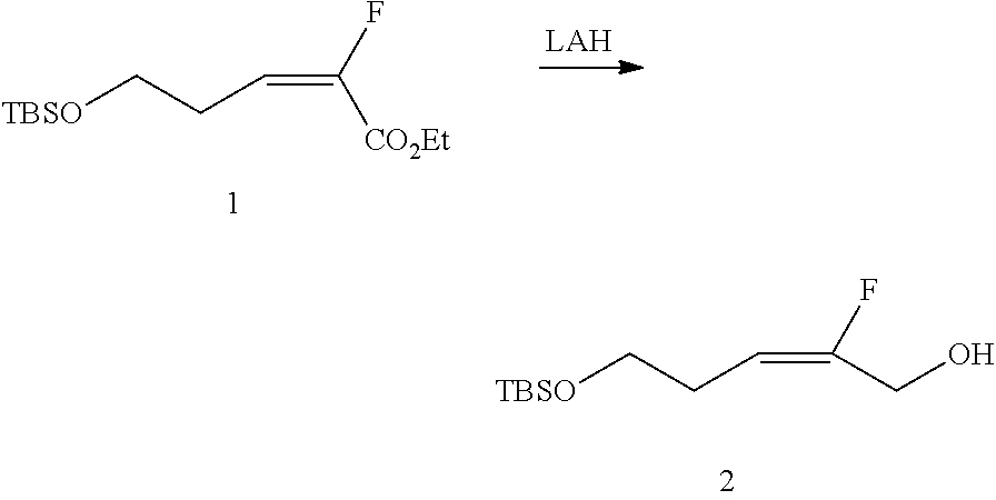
[TBSO]CCC=C([CO2Et])F.[TBSO]CCC=C(CO)F
